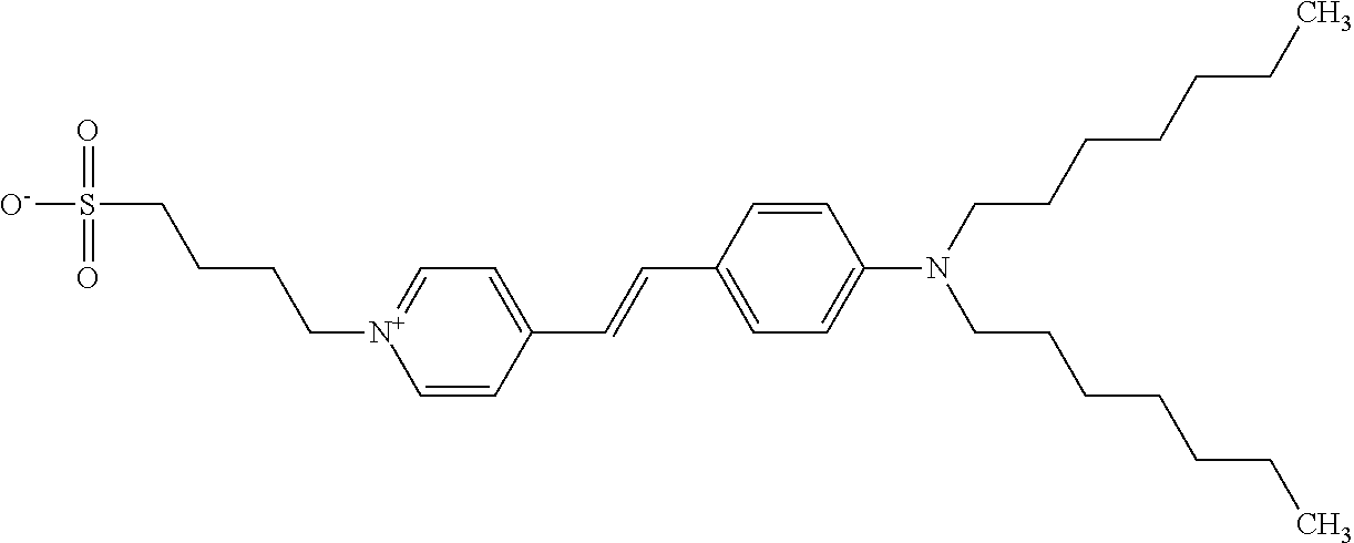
C1=CC(C=CC2=CC=C(N(CCCCCCC)CCCCCCC)C=C2)=CC=[N+]1CCCCS([O-])(=O)=O
